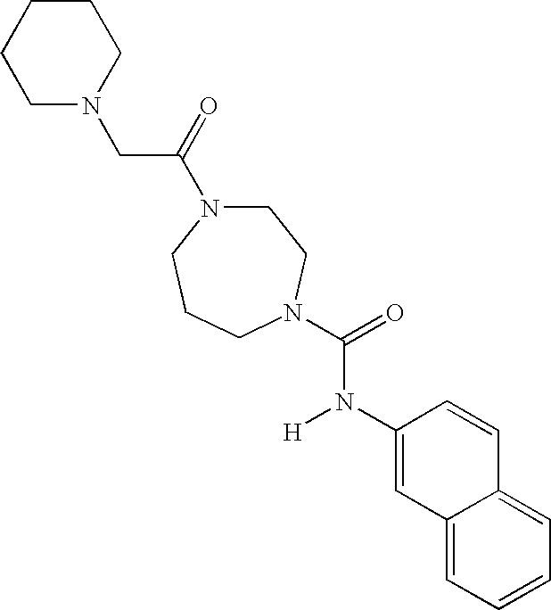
C(C(=O)N1CCN(C(=O)N(C2=CC3=CC=CC=C3C=C2)[H])CCC1)N1CCCCC1
